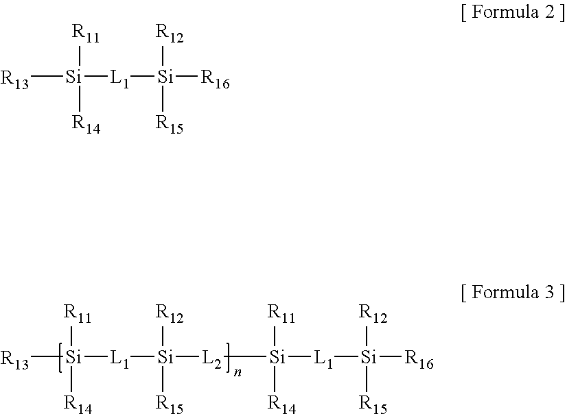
[R13][Si]([R11])([R14])[L1][Si]([L2][Si]([L1][Si]([R16])([R12])[R15])([R14])[R11])([R12])[R15].[R13][Si]([L1][Si]([R16])([R12])[R15])([R11])[R14]
